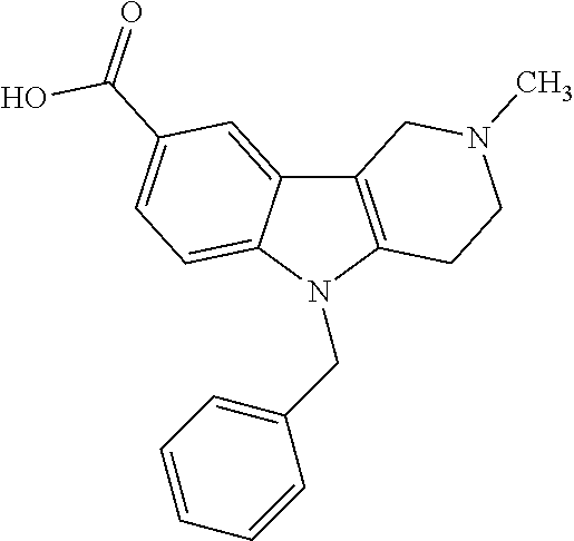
C12=C(N(CC3=CC=CC=C3)C3=CC=C(C(=O)O)C=C13)CCN(C)C2
